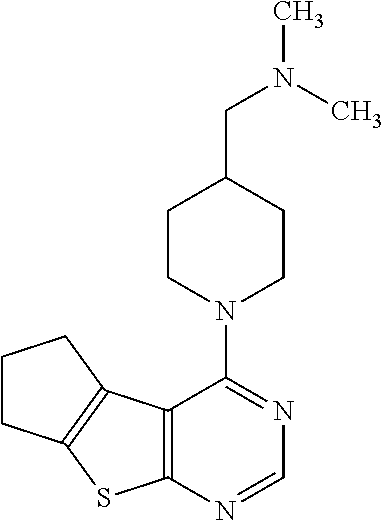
C12=C(N=CN=C1N1CCC(CN(C)C)CC1)SC1=C2CCC1
